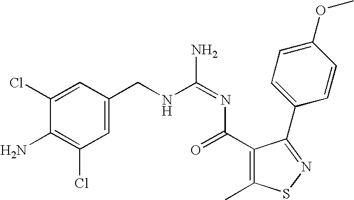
C1=C(CNC(=NC(=O)C2=C(C)SN=C2C2=CC=C(OC)C=C2)N)C=C(Cl)C(N)=C1Cl
